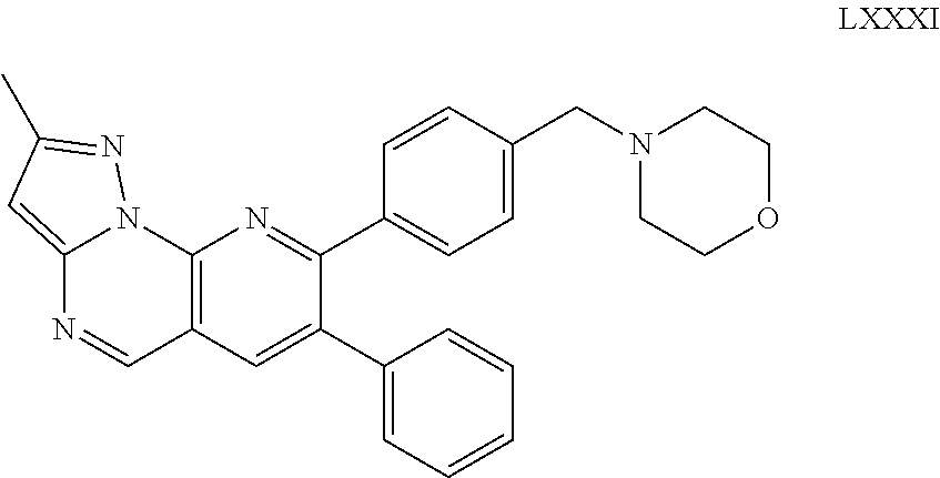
C12=CC(C)=NN1C1=C(C=N2)C=C(C2=CC=CC=C2)C(C2=CC=C(CN3CCOCC3)C=C2)=N1
